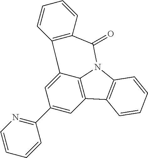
C1(C2=NC=CC=C2)=CC2=C3C(=C1)C1=C(C(=O)N3C3=C2C=CC=C3)C=CC=C1
